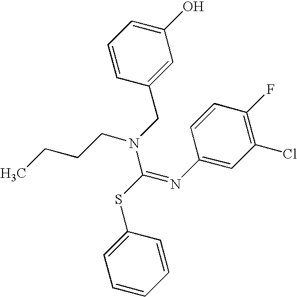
C1=CC(CN(CCCC)C(SC2=CC=CC=C2)=NC2=CC(Cl)=C(F)C=C2)=CC(O)=C1
